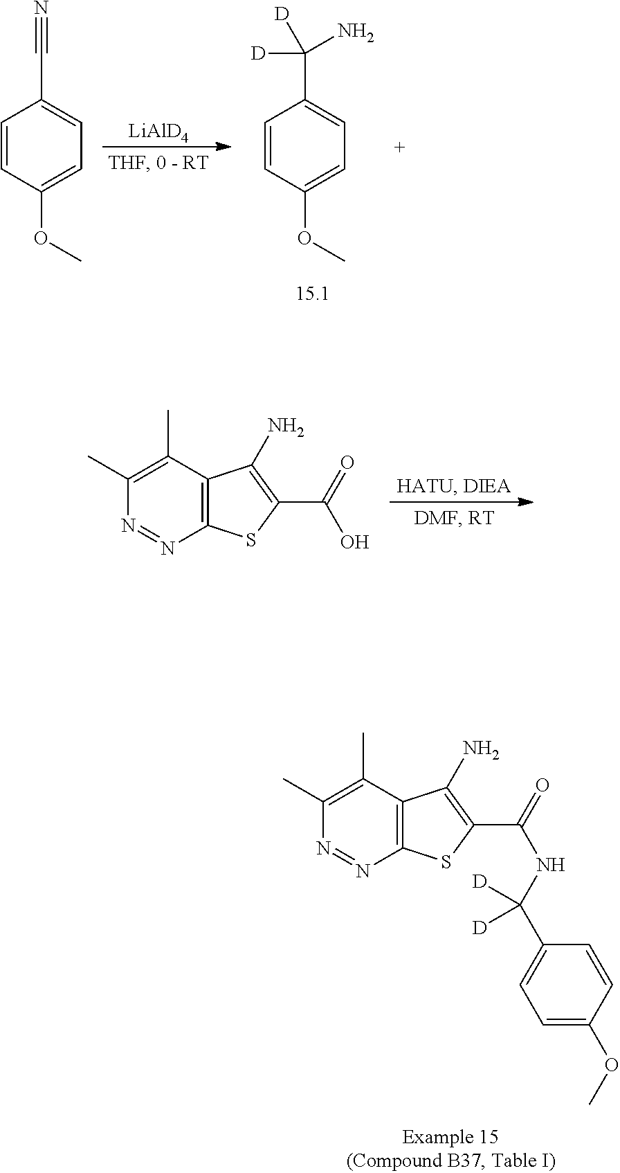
C1=CC(OC)=CC=C1C#N.[LiAlD4].C1=CC(OC)=CC=C1C([D])(N)[D].C1(C)=C(C)C2=C(N=N1)SC(C(=O)O)=C2N.C1(C)=C(C)C2=C(N=N1)SC(C(=O)NC(C1=CC=C(OC)C=C1)([D])[D])=C2N
